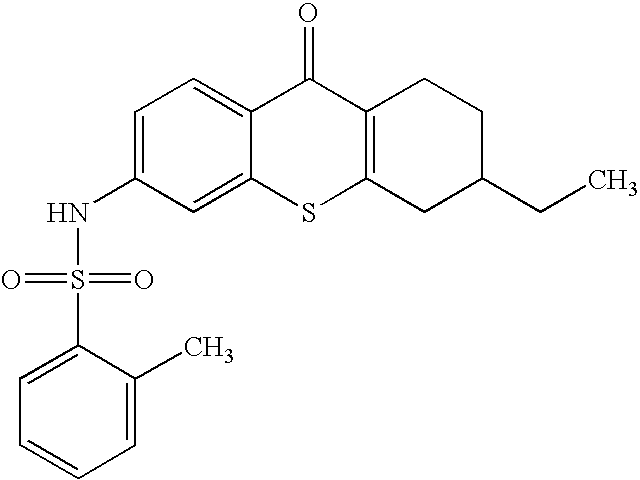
C1=C(NS(C2=CC=CC=C2C)(=O)=O)C=C2C(=C1)C(=O)C1=C(S2)CC(CC)CC1
